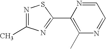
C1(C2=NC(C)=NS2)=C(C)N=CC=N1
